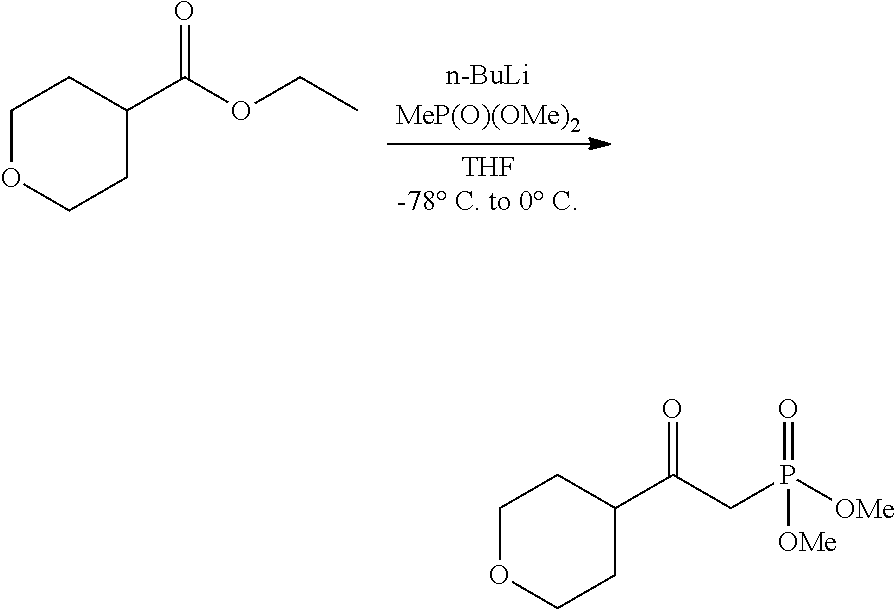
C1OCCC(C(OCC)=O)C1.C1OCCC(C(CP([OMe])(=O)[OMe])=O)C1
